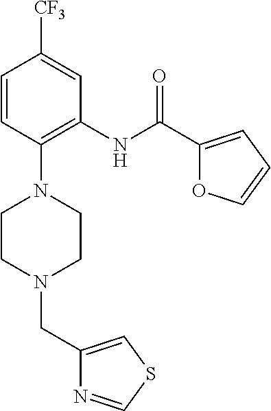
C1=CC(N2CCN(CC3=CSC=N3)CC2)=C(NC(C2=CC=CO2)=O)C=C1[CF3]
